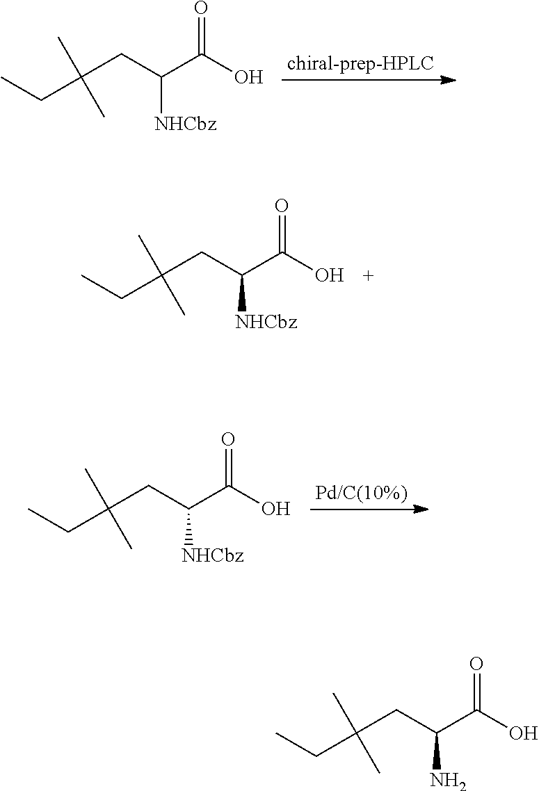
CCC(C)(C)CC(C(O)=O)N.CCC(C)(C)CC(C(O)=O)[NHCbz].CCC(C)(C)CC(C(O)=O)[NHCbz].CCC(C)(C)CC(C(O)=O)[NHCbz]
